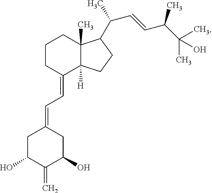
C1CC(=CC=C2CC(O)C(=C)C(O)C2)C2([H])C(C)(C1)C(C(C)C=CC(C(C)(C)O)C)CC2
